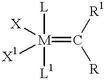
[L][M]([X])([X1])([L1])=C([R1])[R]
